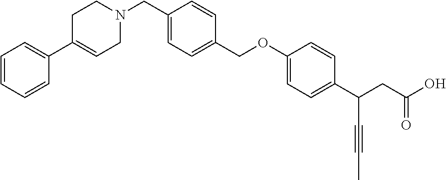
C1=CC=CC(C2=CCN(CC3=CC=C(COC4=CC=C(C(CC(O)=O)C#CC)C=C4)C=C3)CC2)=C1
